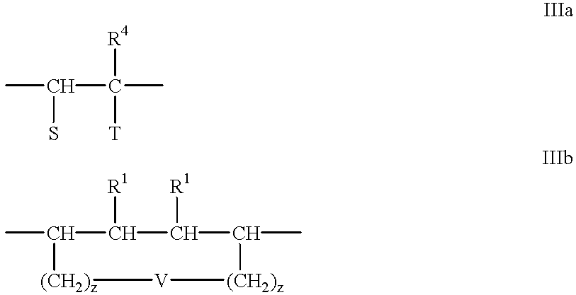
CC(C([T])(C)[R4])S.CC1[(CH2)z][V][(CH2)z]C(C)C([R1])C1[R1]
